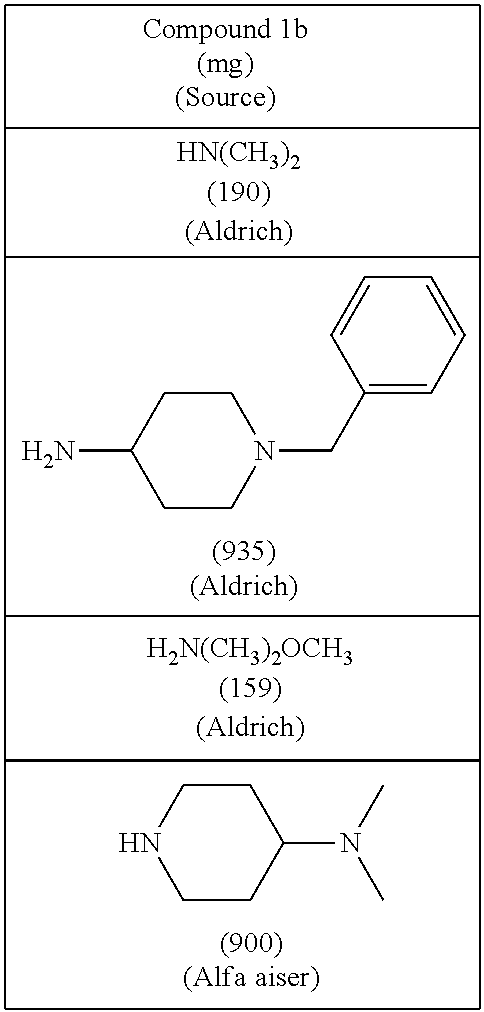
C1(CN2CCC(N)CC2)=CC=CC=C1.C1CNCCC1N(C)C
